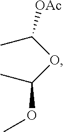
CC(OC(C)OC)[OAc]
